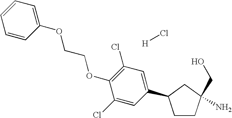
C1CC(CO)(N)CC1C1=CC(Cl)=C(OCCOC2=CC=CC=C2)C(Cl)=C1.[H]Cl
